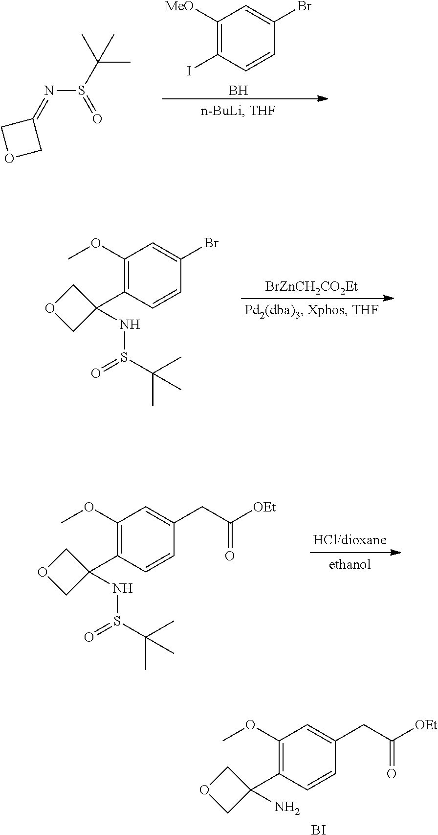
C1([MeO])=C(I)C=CC(Br)=C1.B.C1(=NS(C(C)(C)C)=O)COC1.[BrZnCH2CO2Et].C1(OC)=C(C2(NS(=O)C(C)(C)C)COC2)C=CC(Br)=C1.C1(OC)=C(C2(NS(=O)C(C)(C)C)COC2)C=CC(CC([OEt])=O)=C1.C1(OC)=C(C2(N)COC2)C=CC(CC([OEt])=O)=C1.[BI]
